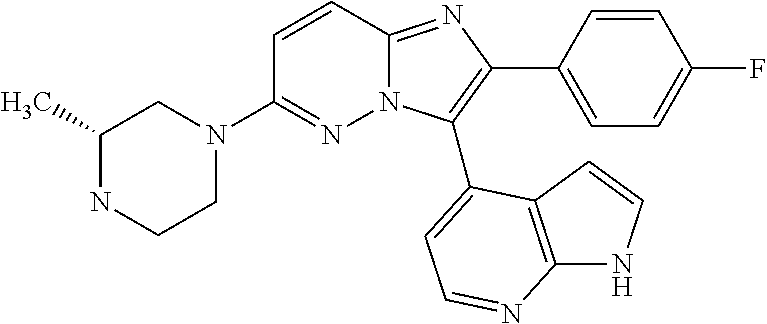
C1(C)NCCN(C2=NN3C(=NC(C4=CC=C(F)C=C4)=C3C3=CC=NC4=C3C=CN4)C=C2)C1
